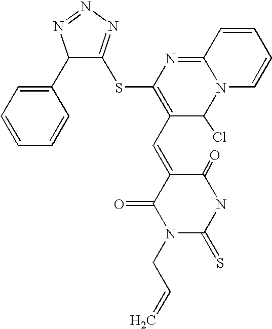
C1(C2=CC=CC=C2)C(SC2=C(C=C3C(=O)N(CC=C)C(=S)NC3=O)C(Cl)N3C(=N2)C=CC=C3)=NN=N1
